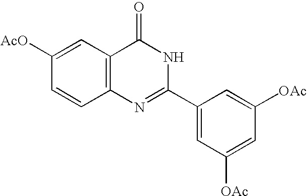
C1([OAc])=CC([OAc])=CC(C2=NC3=C(C(=O)N2)C=C([AcO])C=C3)=C1
